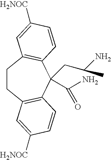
C1CC2=C(C(CC(N)C)(C(N)=O)C3=C1C=C([H2NOC])C=C3)C=CC([H2NOC])=C2
